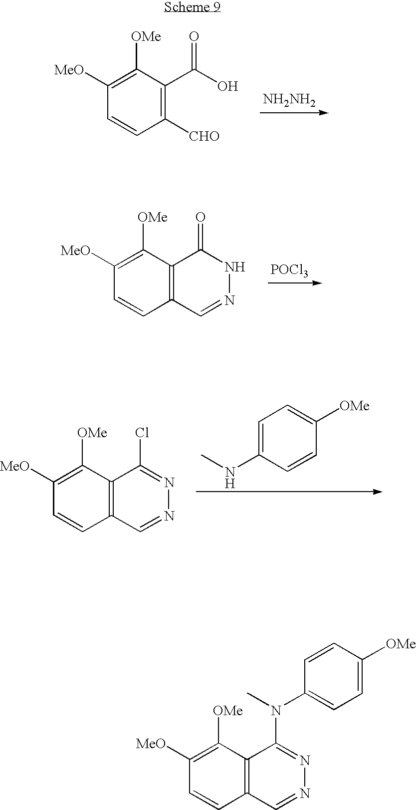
C1([MeO])=C([OMe])C2=C(C=C1)C=NN=C2N(C1=CC=C([OMe])C=C1)C.C1([MeO])=C([OMe])C(C(=O)O)=C([CHO])C=C1.[NH2NH2].[POCl3].C1([MeO])=C([OMe])C2=C(C=C1)C=NNC2=O.C1=C(NC)C=CC([OMe])=C1.C1([MeO])=C([OMe])C2=C(C=C1)C=NN=C2Cl
